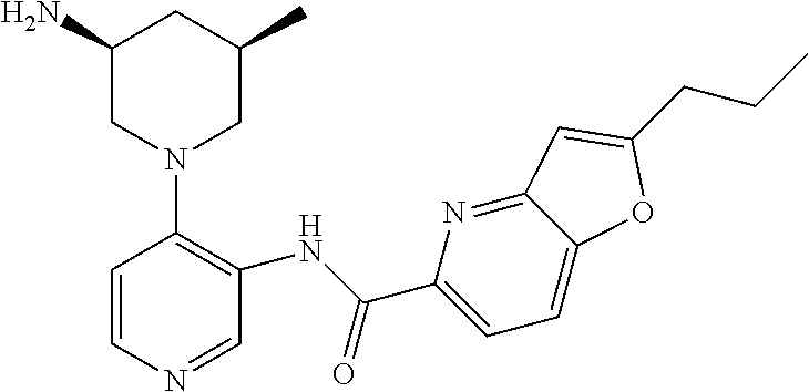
C1(N)CN(C2=C(NC(=O)C3=CC=C4C(=N3)C=C(CCC)O4)C=NC=C2)CC(C)C1
